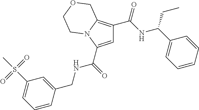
C1=C(C(=O)NCC2=CC(S(C)(=O)=O)=CC=C2)N2C(=C1C(NC(C1=CC=CC=C1)CC)=O)COCC2
